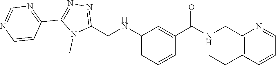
C1=CN=CN=C1C1=NN=C(CNC2=CC=CC(C(=O)NCC3=C(CC)C=CC=N3)=C2)N1C
